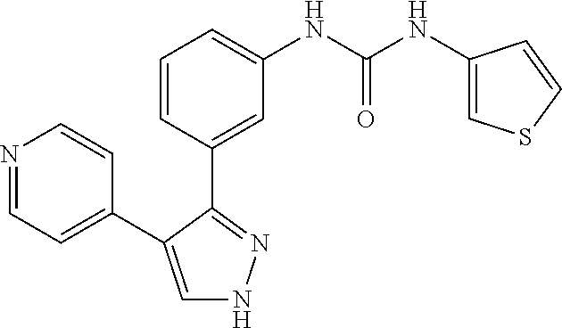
N1=CC=C(C2=CNN=C2C2=CC(NC(NC3=CSC=C3)=O)=CC=C2)C=C1
